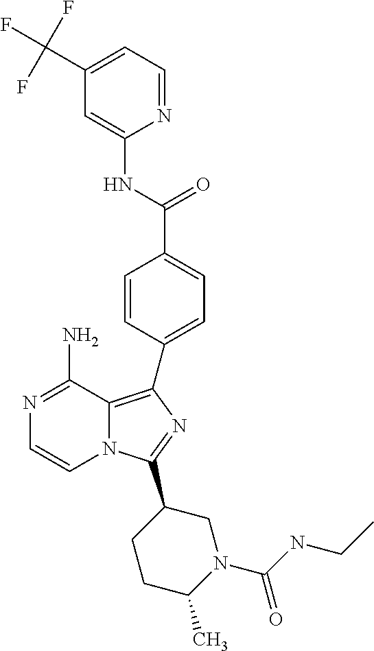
N1=C(N)C2=C(C3=CC=C(C(=O)NC4=CC(C(F)(F)F)=CC=N4)C=C3)N=C(C3CCC(C)N(C(=O)NCC)C3)N2C=C1
